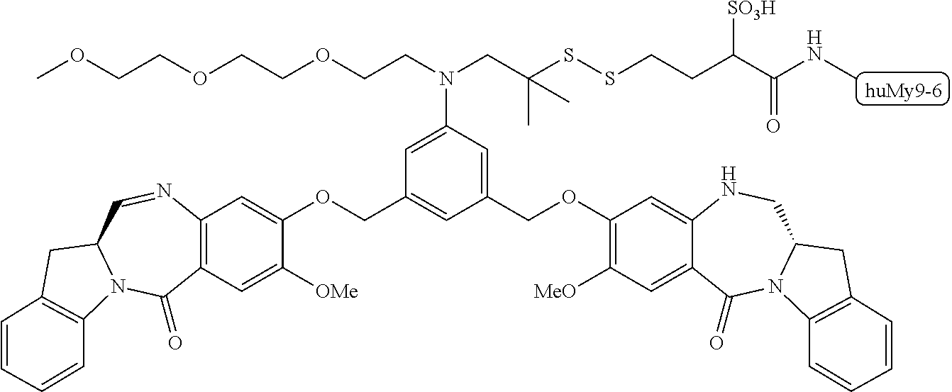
C1=C(COC2=C([MeO])C=C3C(=C2)NCC2N(C3=O)C3=C(C2)C=CC=C3)C=C(COC2=CC3=C(C=C2[OMe])C(=O)N2C(C=N3)CC3=C2C=CC=C3)C=C1N(CCOCCOCCOC)CC(SSCCC(C(NC)=O)[SO3H])(C)C
